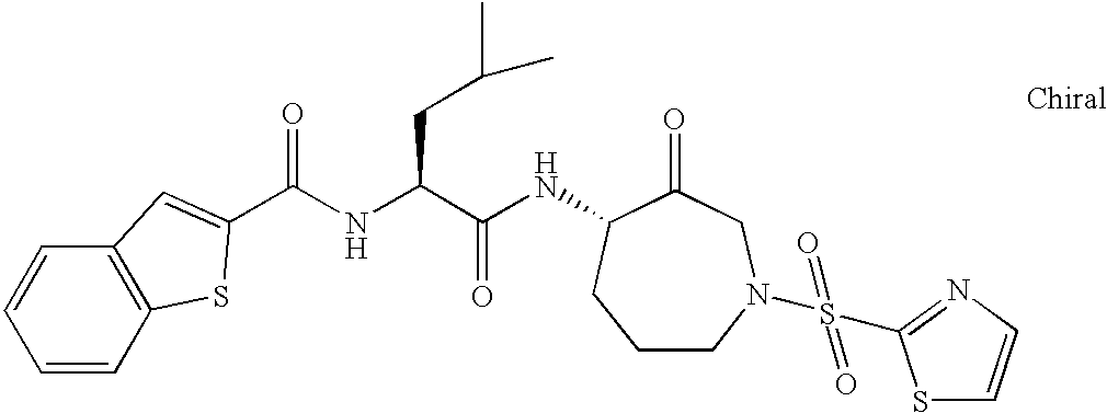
C1=CC2=C(C=C1)C=C(C(NC(C(NC1C(=O)CN(S(=O)(=O)C3=NC=CS3)CCC1)=O)CC(C)C)=O)S2
